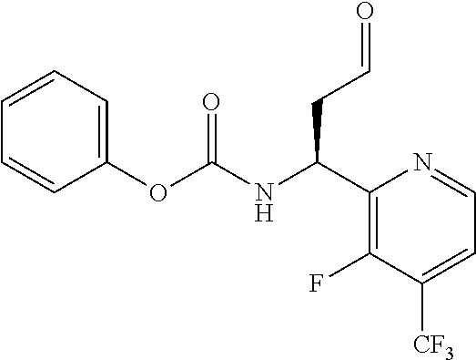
C1(OC(NC(C2=C(F)C([CF3])=CC=N2)CC=O)=O)=CC=CC=C1
